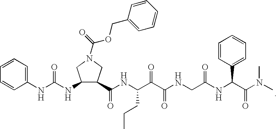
C1(NC(NC2C(C(NC(C(C(NCC(NC(C(N(C)C)=O)C3=CC=CC=C3)=O)=O)=O)CCC)=O)CN(C(=O)OCC3=CC=CC=C3)C2)=O)=CC=CC=C1
